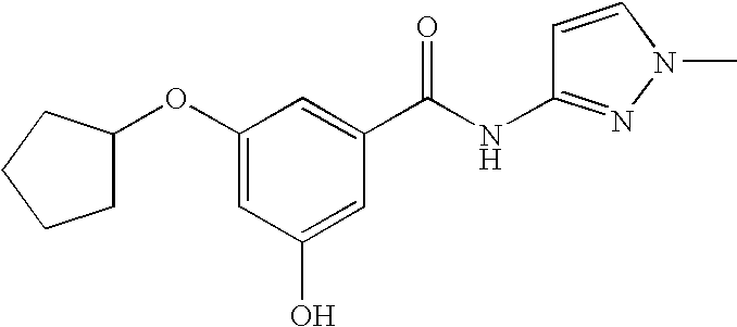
C1(OC2=CC(O)=CC(C(=O)NC3=NN(C)C=C3)=C2)CCCC1
